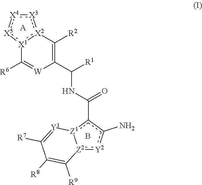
[Z2]12:[Y2]c(N)c(C(NC(C3=C([R2])[X2]4:[X3]:[X4]:[X5]:[X1]:4C([R6])=[W]3)[R1])=O)[Z1]1[Y1]=C([R7])C([R8])=C2[R9].[A].B
